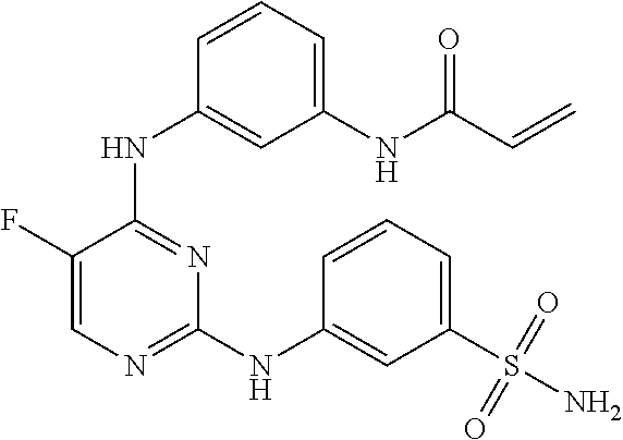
N(C1=NC=C(F)C(NC2=CC(NC(C=C)=O)=CC=C2)=N1)C1=CC(S(N)(=O)=O)=CC=C1
